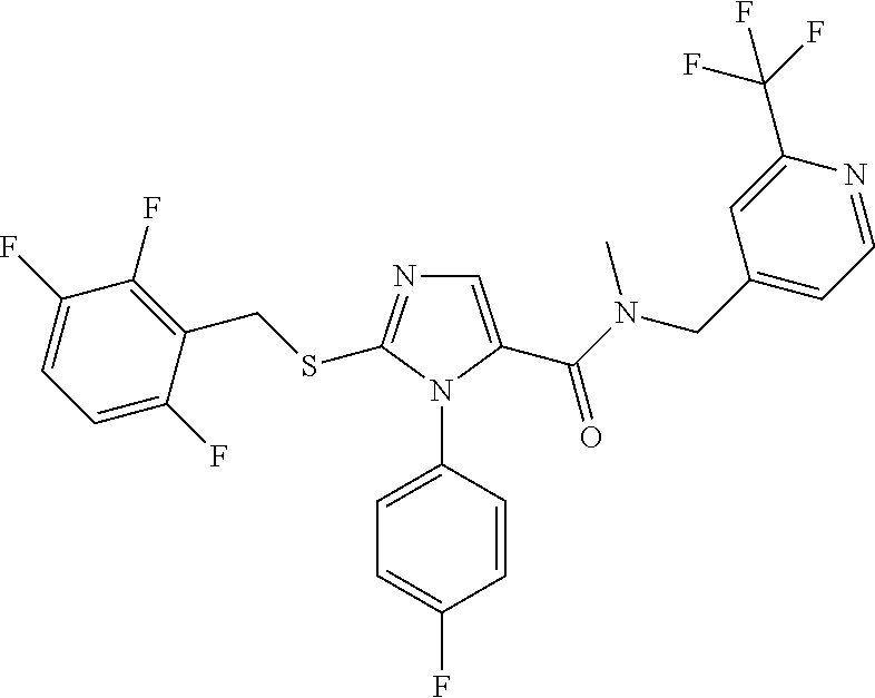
C1=C(C(N(CC2=CC=NC(C(F)(F)F)=C2)C)=O)N(C2=CC=C(F)C=C2)C(SCC2=C(F)C(F)=CC=C2F)=N1
